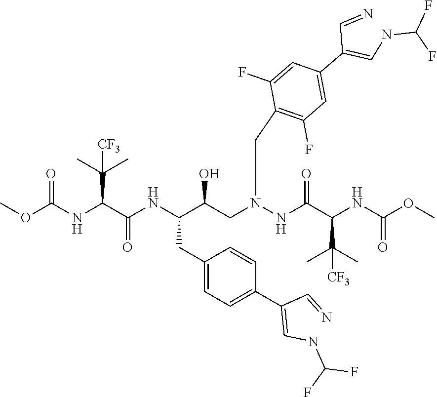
COC(NC(C(NC(C(CN(NC(C(NC(OC)=O)C(C)(C)[CF3])=O)CC1=C(F)C=C(C(=CNC(F)F)C=N)C=C1F)O)CC1=CC=C(C(=CNC(F)F)C=N)C=C1)=O)C(C)(C)[CF3])=O
